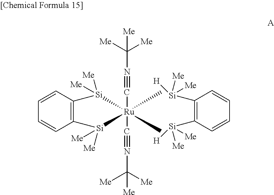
[Ru]1(C)(C)(C#NC([Me])([Me])[Me])(C#NC([Me])([Me])[Me])[Si]([Me])([Me])C2=C(C=CC=C2)[Si]1([Me])[Me].C1([Si]([Me])([Me])[H])=C([Si]([Me])([Me])[H])C=CC=C1
